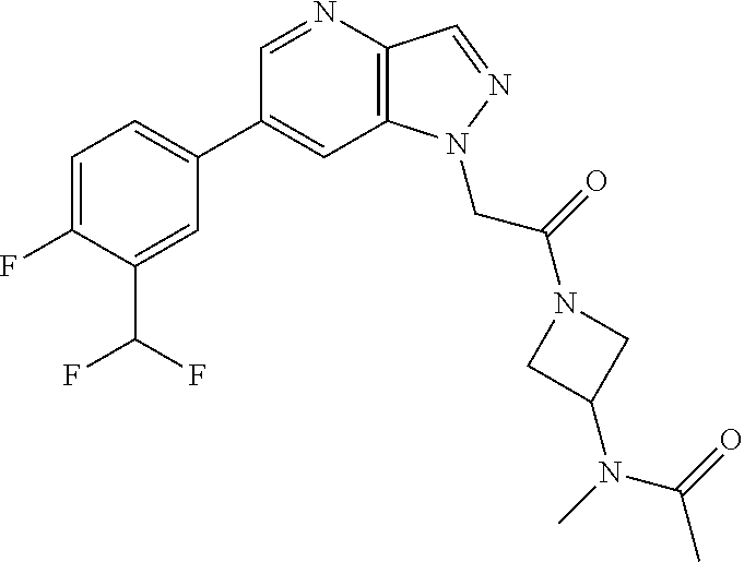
C1(C2=CC=C(F)C(C(F)F)=C2)=CC2=C(C=NN2CC(N2CC(N(C)C(=O)C)C2)=O)N=C1
